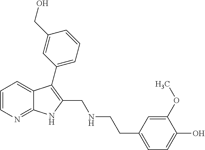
C1=CN=C2C(=C1)C(C1=CC=CC(CO)=C1)=C(CNCCC1=CC=C(O)C(OC)=C1)N2
